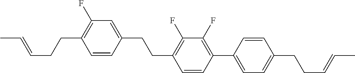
C1=CC(CCC2=C(F)C(F)=C(C3=CC=C(CCC=CC)C=C3)C=C2)=CC(F)=C1CCC=CC
